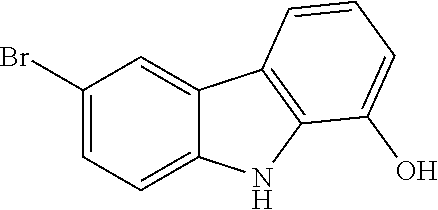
C1(Br)=CC=C2C(=C1)C1=C(N2)C(O)=CC=C1
